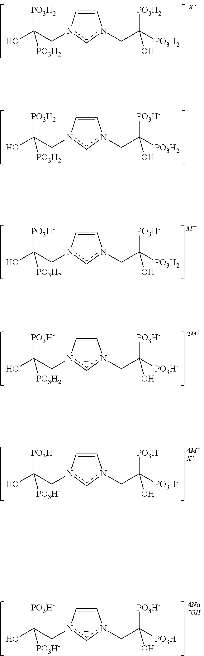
C1=Cn(CC(O)([PO3H2])[PO3H2])[c+]n1CC([PO3H2])([PO3H-])O.C1=Cn(CC(O)([PO3H2])[PO3H2])[c+]n1CC([PO3H2])([PO3H2])O.[X].C1=Cn(CC(O)([PO3H-])[PO3H2])[c+]n1CC([PO3H2])([PO3H-])O.[M].C1=Cn(CC(O)([PO3H-])[PO3H2])[c+]n1CC([PO3H-])([PO3H-])O.[2M].C1=Cn(CC(O)([PO3H-])[PO3H-])[c+]n1CC([PO3H-])([PO3H-])O.[4M].[X].C1=Cn(CC(O)([PO3H-])[PO3H-])[c+]n1CC([PO3H-])([PO3H-])O.[4Na].O
